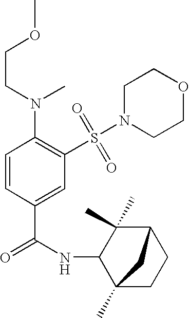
C1=CC(C(=O)NC2C3(C)CCC(C2(C)C)C3)=CC(S(N2CCOCC2)(=O)=O)=C1N(CCOC)C
